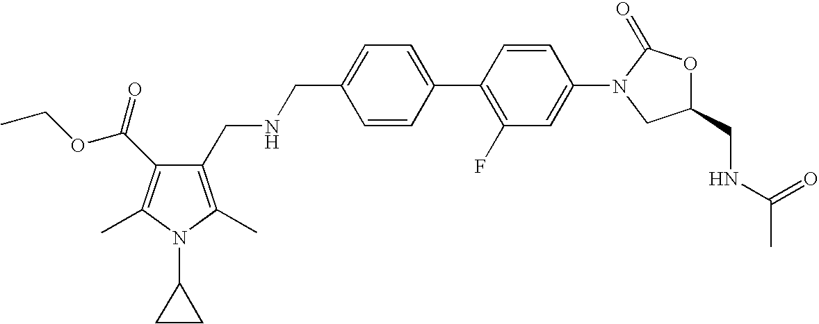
C1=C(CNCC2=C(C)N(C3CC3)C(C)=C2C(=O)OCC)C=CC(C2=C(F)C=C(N3CC(CNC(C)=O)OC3=O)C=C2)=C1
